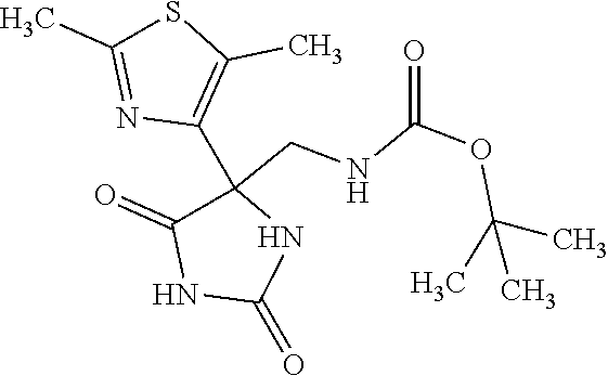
N1=C(C)SC(C)=C1C1(CNC(OC(C)(C)C)=O)C(=O)NC(=O)N1
